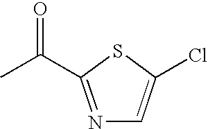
N1=C(C(C)=O)SC(Cl)=C1
